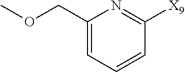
C1([X9])=NC(COC)=CC=C1
